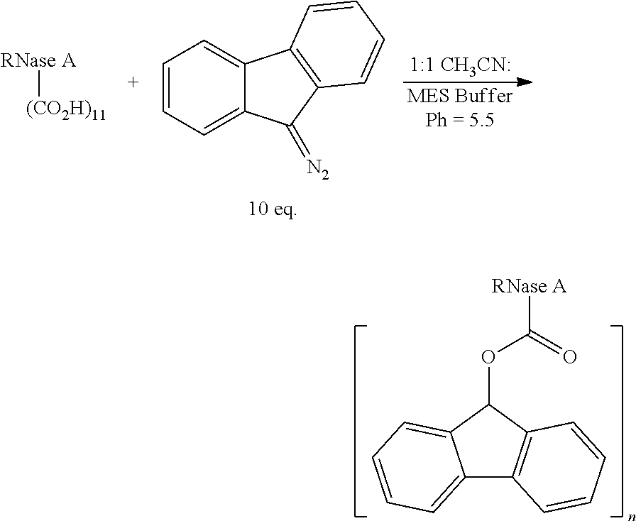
C1=CC=C2C(=C1)C1=C(C2=[N2])C=CC=C1.[1:1 CH3CN:].[RNase A][(CO2H)11].[MES BufferPh = 5.5].C12=CC=CC=C1C(OC(=O)[RNase A])C1=C2C=CC=C1
